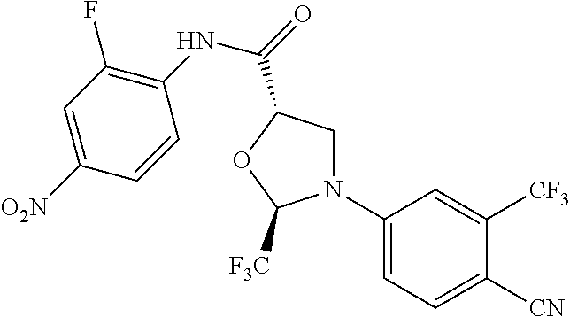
N1(C2=CC=C([CN])C([CF3])=C2)CC(C(NC2=C(F)C=C([O2N])C=C2)=O)OC1[F3C]
